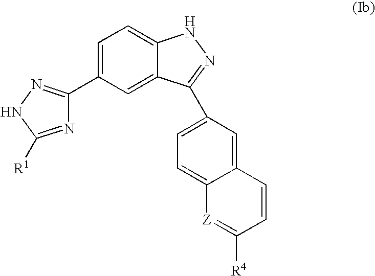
N1=C([R1])NN=C1C1=CC=C2C(=C1)C(C1=CC=C3C(=C1)C=CC([R4])=[Z]3)=NN2
